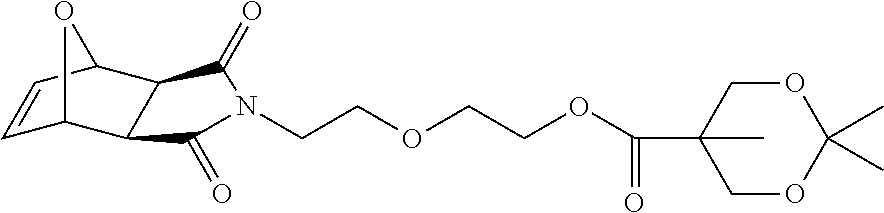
C(OCCN1C(=O)C2C3C=CC(C2C1=O)O3)COC(=O)C1(C)COC(C)(C)OC1
